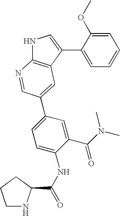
N1C2=C(C(C3=CC=CC=C3OC)=C1)C=C(C1=CC=C(NC(C3NCCC3)=O)C(C(N(C)C)=O)=C1)C=N2
